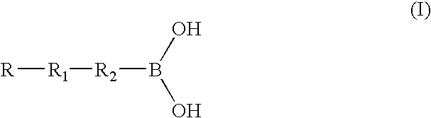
[R][R1][R2]B(O)O
